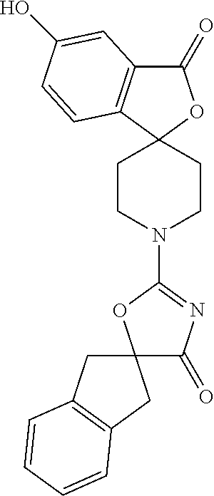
C1(=O)C2=C(C3(O1)CCN(C1=NC(=O)C4(O1)CC1=C(C4)C=CC=C1)CC3)C=CC(O)=C2
